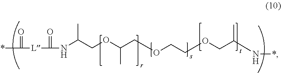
N(C(COC(COCCOCC(N*)C)C)C)C(=O)[L]C(=O)*
